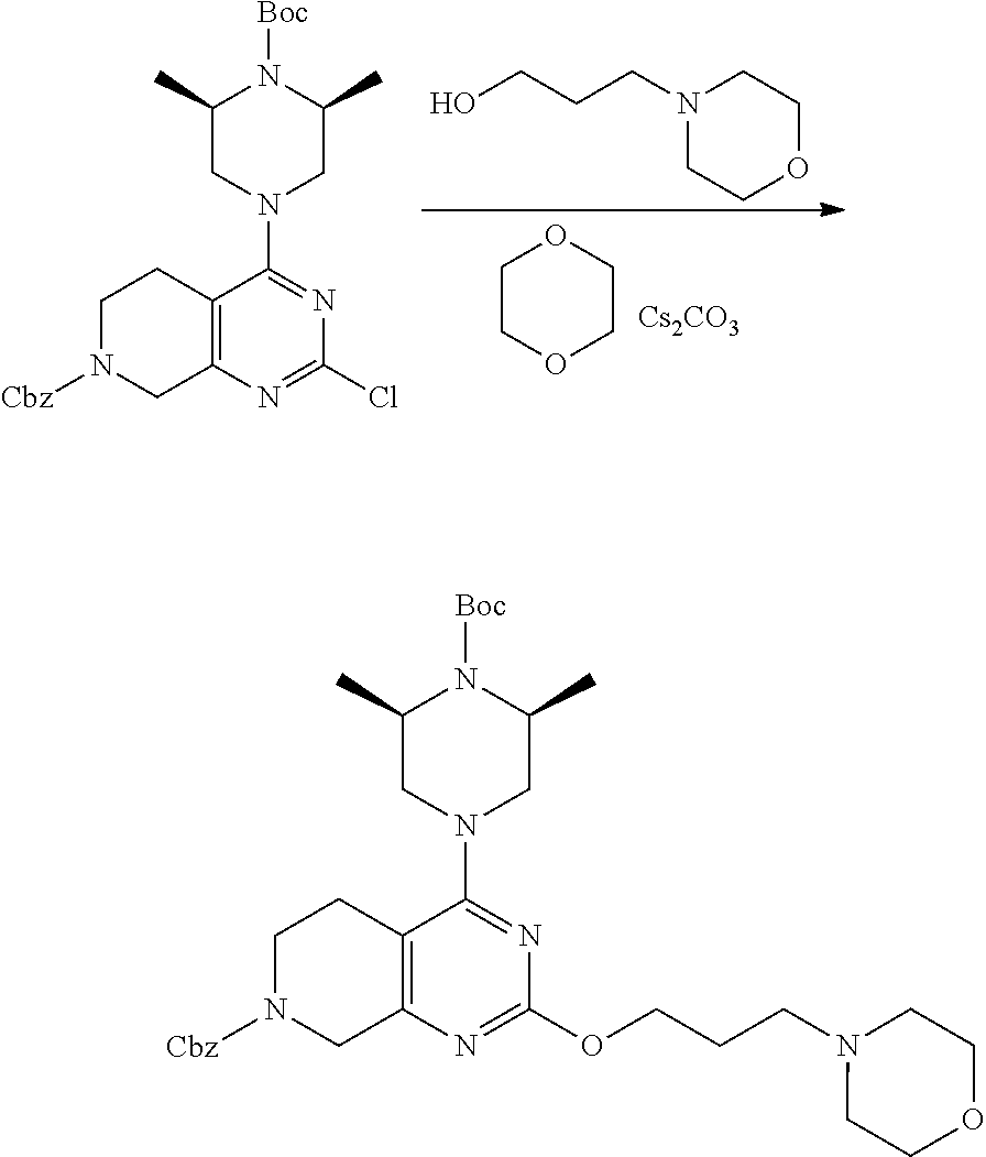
C1N([Cbz])CC2=C(C1)C(N1CC(C)N([Boc])C(C)C1)=NC(OCCCN1CCOCC1)=N2.C1N([Cbz])CC2=C(C1)C(N1CC(C)N([Boc])C(C)C1)=NC(Cl)=N2.C1COCCO1.[Cs2CO3].N1(CCCO)CCOCC1
